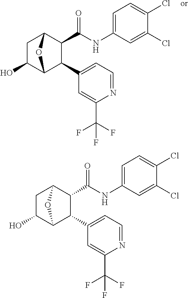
C1C(O)C2C(C3=CC=NC(C(F)(F)F)=C3)C(C(NC3=CC=C(Cl)C(Cl)=C3)=O)C1O2.C1C(O)C2C(C3=CC=NC(C(F)(F)F)=C3)C(C(NC3=CC=C(Cl)C(Cl)=C3)=O)C1O2
